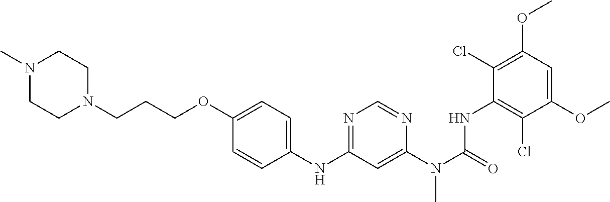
C1(OC)=CC(OC)=C(Cl)C(NC(N(C)C2=CC(NC3=CC=C(OCCCN4CCN(C)CC4)C=C3)=NC=N2)=O)=C1Cl
